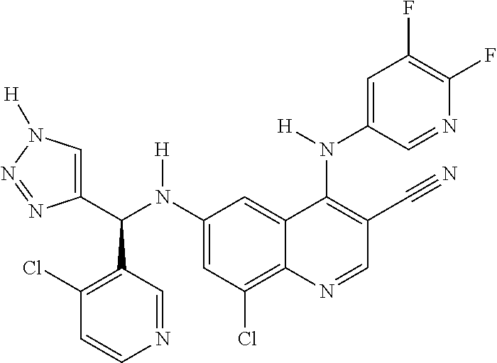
C1(N(C(C2=CN([H])N=N2)C2=C(Cl)C=CN=C2)[H])=CC(Cl)=C2C(=C1)C(N(C1=CC(F)=C(F)N=C1)[H])=C(C#N)C=N2
